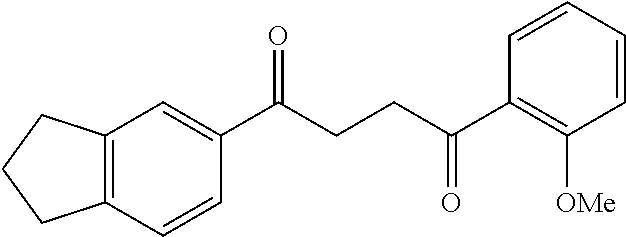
C1(C(CCC(C2=C([OMe])C=CC=C2)=O)=O)=CC2=C(C=C1)CCC2
